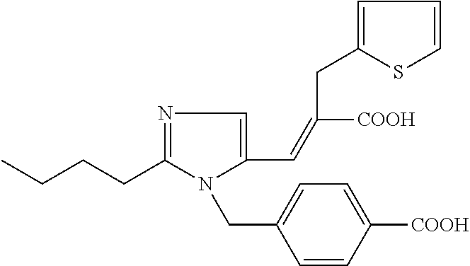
CCCCC1=NC=C(C=C([COOH])CC2=CC=CS2)N1CC1=CC=C([COOH])C=C1
